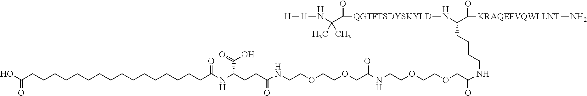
C(CCCCCCCCCCCCCCCCC(NC(CCC(NCCOCCOCC(NCCOCCOCC(NCCCCC(N[QGTFTSDYSKYLD]C(C(N[H][H])(C)C)=O)C(=O)[KRAQEFVQWLLNT]N)=O)=O)=O)C(=O)O)=O)(O)=O
